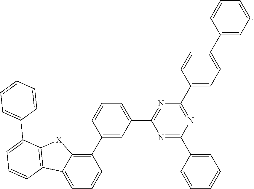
C1(C2=CC(C3=NC(C4=CC=C(C5=CC=CC=C5)C=C4)=NC(C4=CC=CC=C4)=N3)=CC=C2)=C2C(=CC=C1)C1=C([X]2)C(C2=CC=CC=C2)=CC=C1
